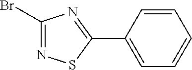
BrC1=NSC(C2=CC=CC=C2)=N1
